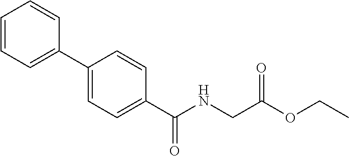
C1=CC=C(C2=CC=C(C(NCC(OCC)=O)=O)C=C2)C=C1
